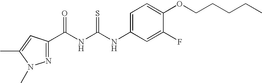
N(C(=S)NC(=O)C1=NN(C)C(C)=C1)C1=CC=C(OCCCCC)C(F)=C1
